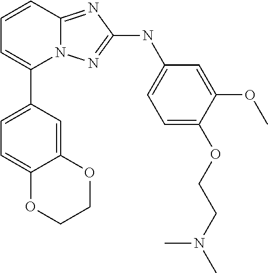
C1=CC2=NC(NC3=CC=C(OCCN(C)C)C(OC)=C3)=NN2C(C2=CC=C3C(=C2)OCCO3)=C1
